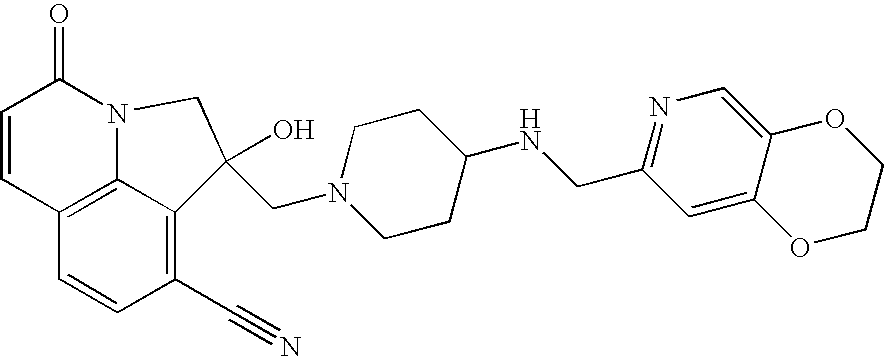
C1(C#N)=C2C3=C(C=C1)C=CC(=O)N3CC2(O)CN1CCC(NCC2=NC=C3C(=C2)OCCO3)CC1
